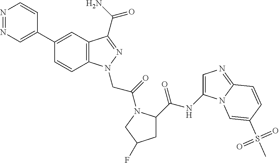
N1=NC=C(C2=CC3=C(C=C2)N(CC(=O)N2C(C(=O)NC4=CN=C5N4C=C(S(C)(=O)=O)C=C5)CC(F)C2)N=C3C(=O)N)C=C1
